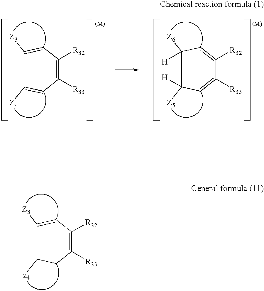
C1([R33])=CC([Z5])([H])C([Z6])([H])C=C1[R32].C(=C(C=C[Z3])[R32])(C=C[Z4])[R33].C(=C(C=C[Z3])[R32])(CC[z4])[R33]
